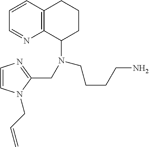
C12=C(C=CC=N1)CCCC2N(CC1=NC=CN1CC=C)CCCCN
